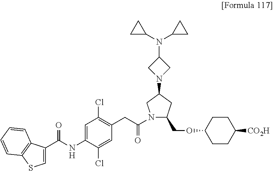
C1=C(C(NC2=CC(Cl)=C(CC(N3C(COC4CCC([CO2H])CC4)CC(N4CC(N(C5CC5)C5CC5)C4)C3)=O)C=C2Cl)=O)C2=C(S1)C=CC=C2
